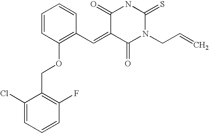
C1(Cl)=CC=CC(F)=C1COC1=C(C=C2C(=O)N(CC=C)C(=S)NC2=O)C=CC=C1
